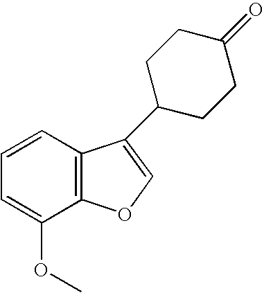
C1(OC)=CC=CC2=C1OC=C2C1CCC(=O)CC1
